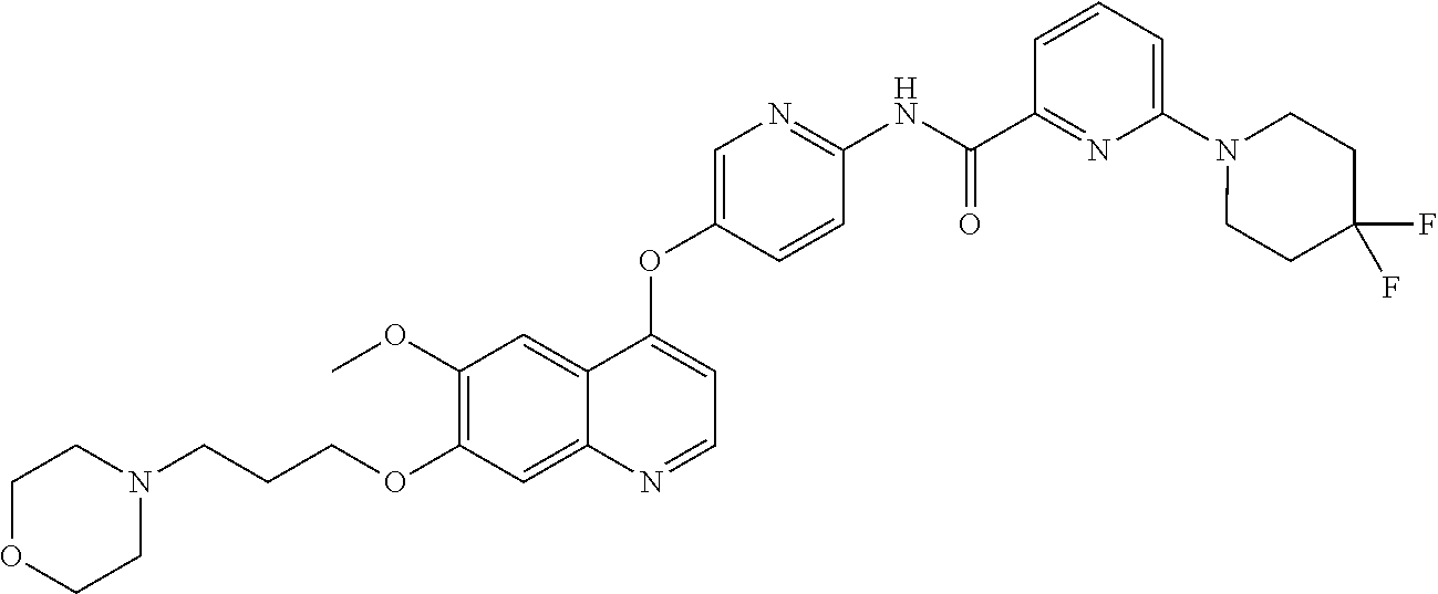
C1OCCN(CCCOC2=C(OC)C=C3C(=C2)N=CC=C3OC2=CN=C(NC(C3=NC(N4CCC(F)(F)CC4)=CC=C3)=O)C=C2)C1
